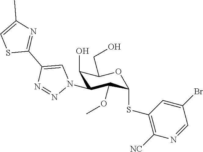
C1(O)C(N2C=C(C3=NC(C)=CS3)N=N2)C(OC)C(SC2=C([NC])N=CC(Br)=C2)OC1CO
